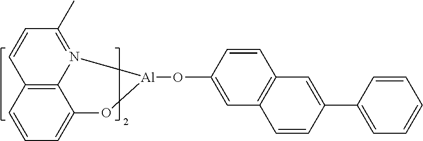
C12=C3C(=CC=C1)O[Al](OC1=CC4=C(C=C1)C=C(C1=CC=CC=C1)C=C4)N3=C(C)C=C2
